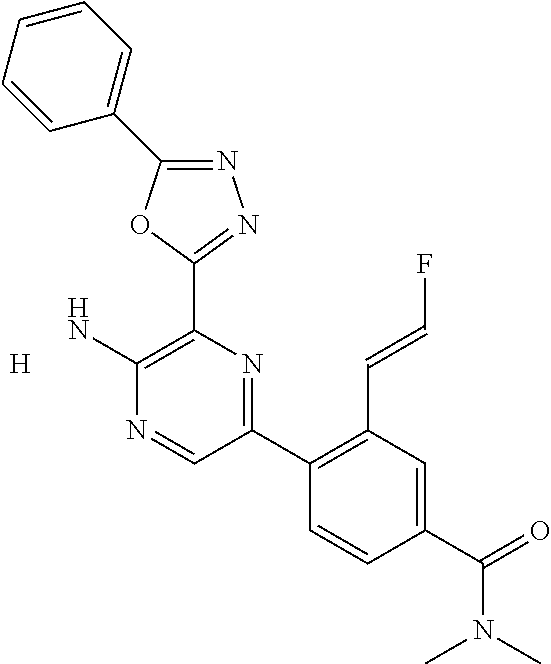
N1=C(C2=CC=CC=C2)OC(C2=C(N)N=CC(C3=C(C=CF)C=C(C(=O)N(C)C)C=C3)=N2)=N1.[H]
